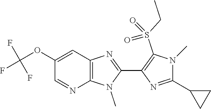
C12=C(C=C(OC(F)(F)F)C=N1)N=C(C1=C(S(CC)(=O)=O)N(C)C(C3CC3)=N1)N2C
